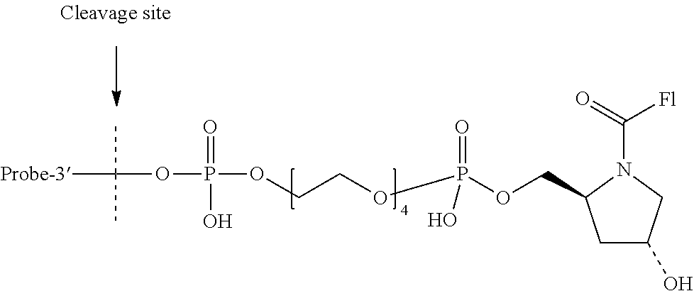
C(COP(=O)(O)OC(C)(C)[Probe-3])OP(=O)(OCC1CC(O)CN1C([Fl])=O)O
